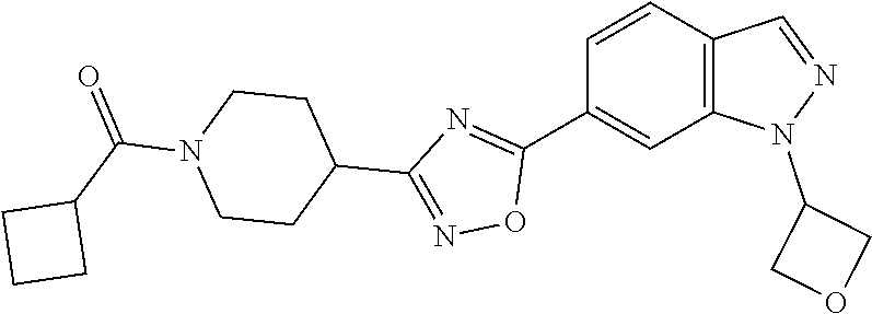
C1(C2=NC(C3CCN(C(=O)C4CCC4)CC3)=NO2)=CC2=C(C=C1)C=NN2C1COC1
